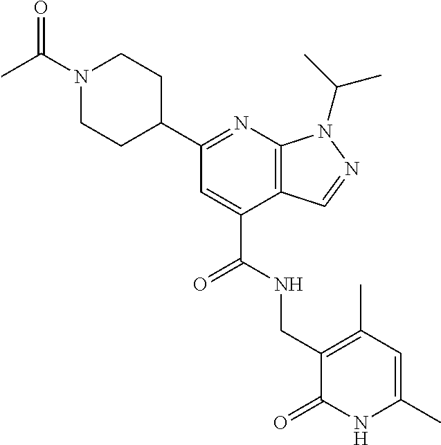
C1N(C(=O)C)CCC(C2=NC3=C(C(C(=O)NCC4=C(C)C=C(C)NC4=O)=C2)C=NN3C(C)C)C1
